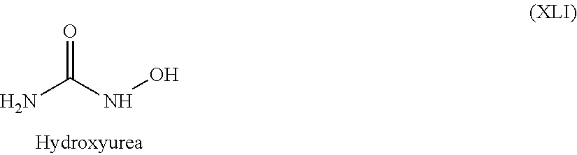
NC(NO)=O
